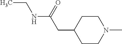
C1CN(C)CCC1CC(NCC)=O
